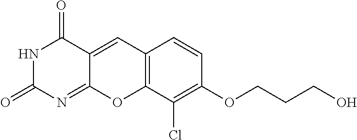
N1C(=O)N=C2C(=CC3=C(O2)C(Cl)=C(OCCCO)C=C3)C1=O
